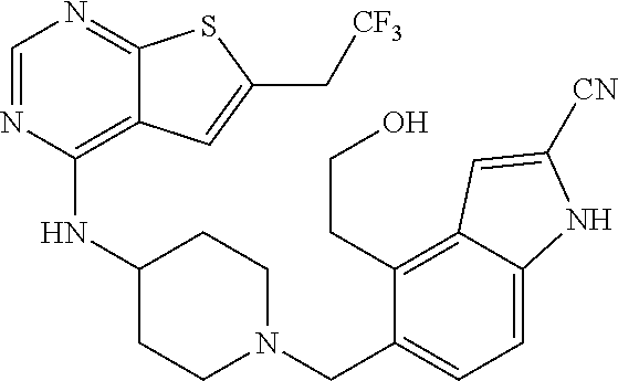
C1=NC(NC2CCN(CC3=CC=C4C(=C3CCO)C=C([CN])N4)CC2)=C2C(=N1)SC(C[CF3])=C2
